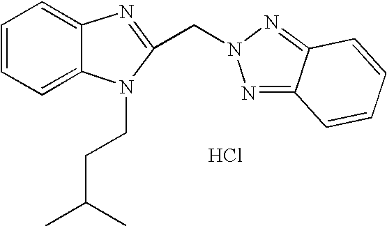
C1=CC=C2C(=C1)N=C(CN1N=C3C(=N1)C=CC=C3)N2CCC(C)C.Cl
